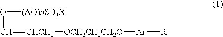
C(=[CHCH2][OCH2CH2CH2O][Ar][R])O[(AO)nSO3X]
